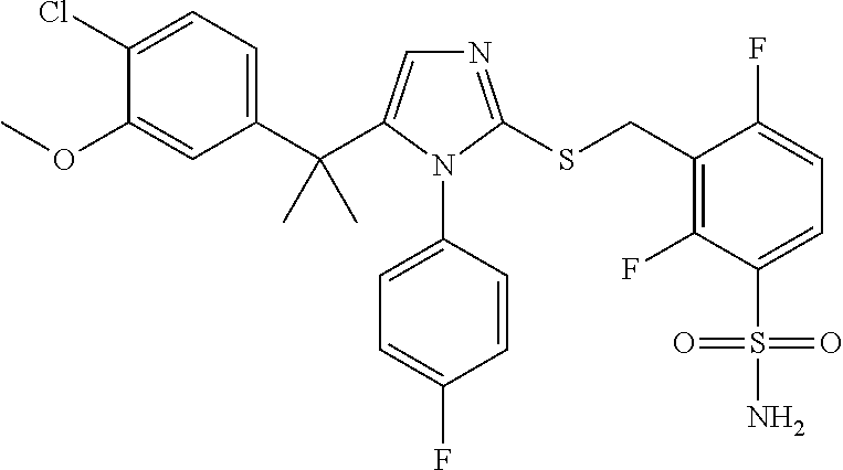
C(C1=CN=C(SCC2=C(F)C(S(=O)(=O)N)=CC=C2F)N1C1=CC=C(F)C=C1)(C1=CC=C(Cl)C(OC)=C1)(C)C
